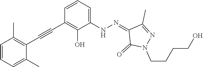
C1=CC=C(NN=C2C(=O)N(CCCCO)N=C2C)C(O)=C1C#CC1=C(C)C=CC=C1C
